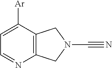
N1=CC=C([Ar])C2=C1CN(C#N)C2
